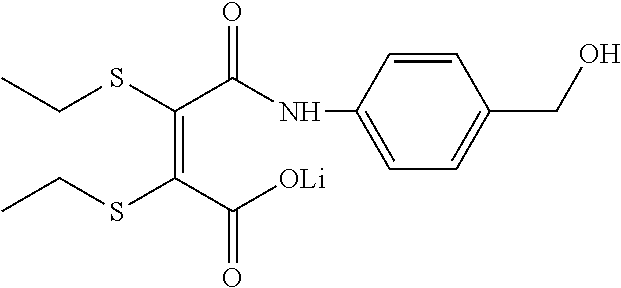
C1=CC(NC(C(=C(C([OLi])=O)SCC)SCC)=O)=CC=C1CO
